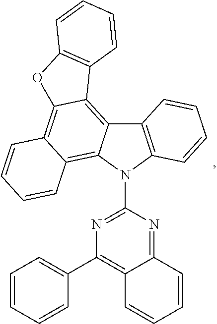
C12=C(N(C3=NC(C4=CC=CC=C4)=C4C(=N3)C=CC=C4)C3=C4C(=C5C(=C13)C1=C(O5)C=CC=C1)C=CC=C4)C=CC=C2
